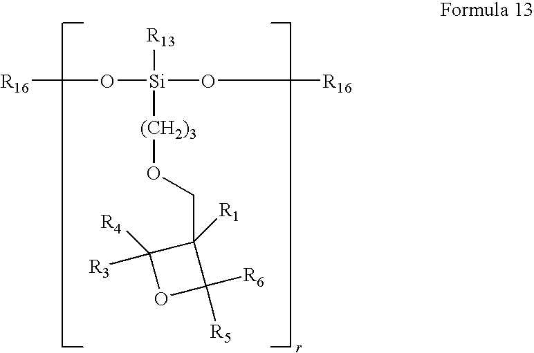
O1C([R5])([R6])C([R1])(CO[(CH2)3][Si](O[R16])(O[R16])[R13])C1([R3])[R4]
